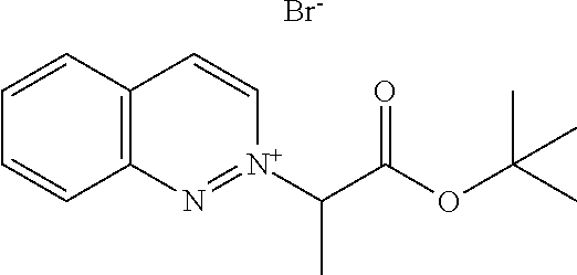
C12=C(C=CC=C1)C=C[N+](C(C(OC(C)(C)C)=O)C)=N2.[Br-]
